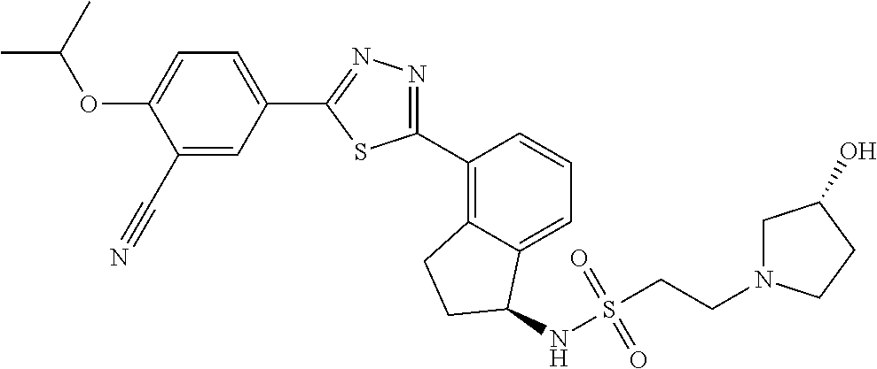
C1(C#N)=CC(C2=NN=C(C3=C4C(=CC=C3)C(NS(CCN3CC(O)CC3)(=O)=O)CC4)S2)=CC=C1OC(C)C
